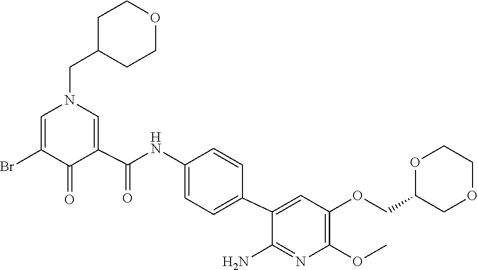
C1(=O)C(Br)=CN(CC2CCOCC2)C=C1C(NC1=CC=C(C2=CC(OCC3COCCO3)=C(OC)N=C2N)C=C1)=O
